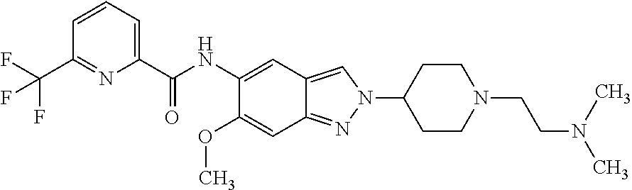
C1(C(NC2=CC3=CN(C4CCN(CCN(C)C)CC4)N=C3C=C2OC)=O)=CC=CC(C(F)(F)F)=N1
